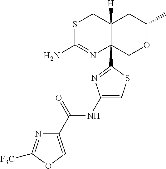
S1C(N)=NC2(C3=NC(NC(C4=COC([CF3])=N4)=O)=CS3)C([H])(C1)CC(C)OC2
